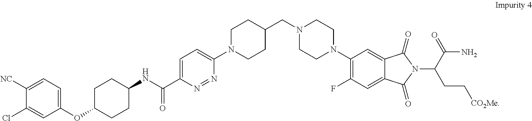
C1(F)=C(N2CCN(CC3CCN(C4=CC=C(C(NC5CCC(OC6=CC=C([NC])C(Cl)=C6)CC5)=O)N=N4)CC3)CC2)C=C2C(=C1)C(=O)N(C(C(=O)N)CC[CO2Me])C2=O
